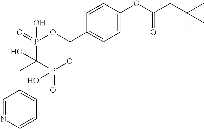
C1=C(OC(CC(C)(C)C)=O)C=CC(C2OP(=O)(O)C(O)(CC3=CC=CN=C3)P(=O)(O)O2)=C1
